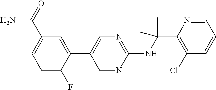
C1(NC(C2=C(Cl)C=CC=N2)(C)C)=NC=C(C2=CC(C(=O)N)=CC=C2F)C=N1
